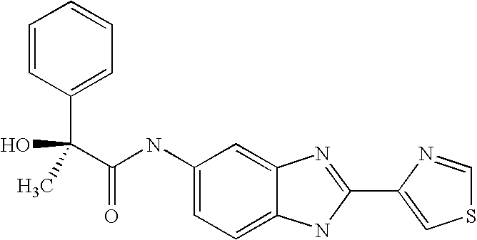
C1=C2C(=CC=C1NC(C(O)(C)C1=CC=CC=C1)=O)NC(C1=CSC=N1)=N2
